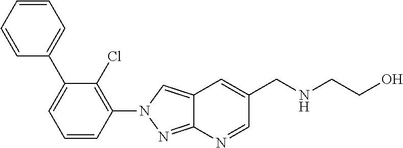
N1(C2=C(Cl)C(C3=CC=CC=C3)=CC=C2)N=C2N=CC(CNCCO)=CC2=C1
